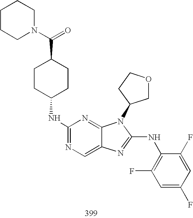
C1(NC2CCC(C(=O)N3CCCCC3)CC2)=NC=C2C(=N1)N(C1COCC1)C(NC1=C(F)C=C(F)C=C1F)=N2
